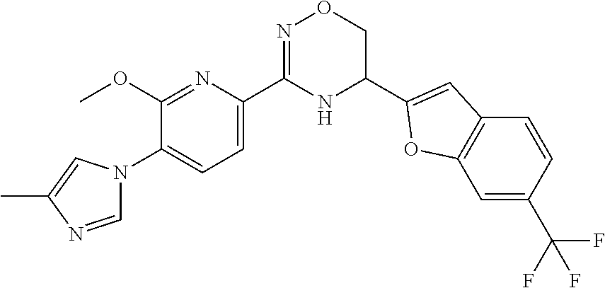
C1(OC)=NC(C2=NOCC(C3=CC4=C(C=C(C(F)(F)F)C=C4)O3)N2)=CC=C1N1C=NC(C)=C1
